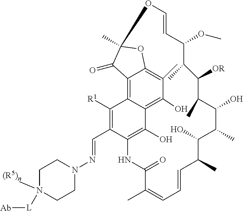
C1(C=NN2CCN([L][Ab])([(R5)n])CC2)=C([R1])C2=C3C4=C(C)C(O)=C2C(O)=C1NC(=O)C(C)=CC=CC(C)C(O)C(C)C(O)C(C)C([OR])C(C)C(OC)C=COC(C)(O4)C3=O
